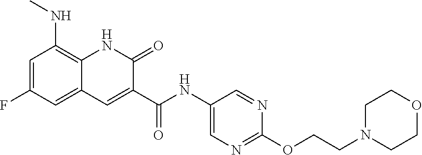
C1=C(F)C=C2C(=C1NC)NC(=O)C(C(NC1=CN=C(OCCN3CCOCC3)N=C1)=O)=C2
